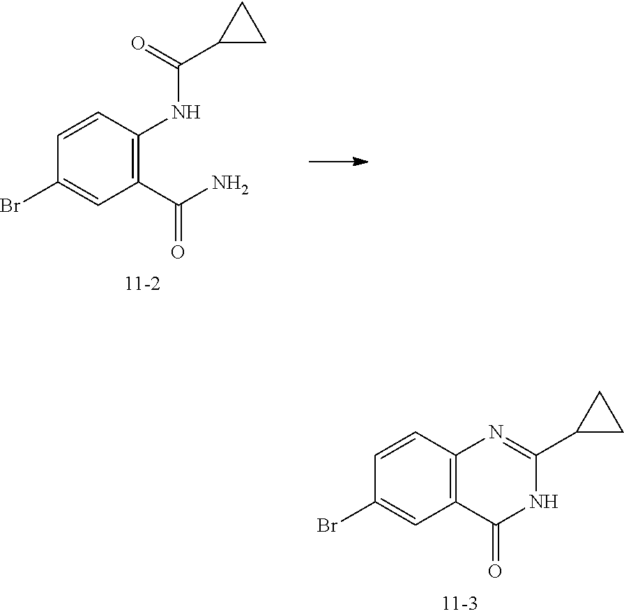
C1(C(N)=O)=C(NC(C2CC2)=O)C=CC(Br)=C1.C12=C(C=CC(Br)=C1)N=C(C1CC1)NC2=O
